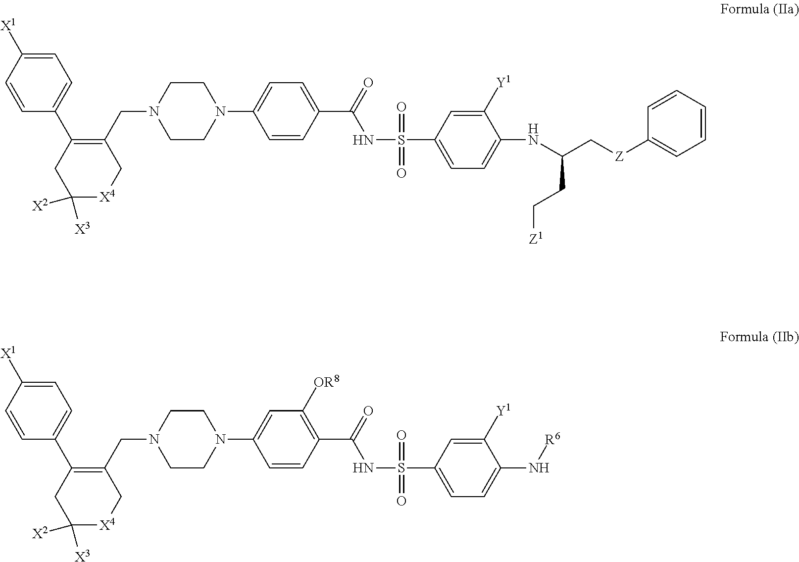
C1=CC(C2=C(CN3CCN(C4=CC=C(C(=O)NS(C5=CC=C(NC(C[Z]C6=CC=CC=C6)CC[Z1])C([Y1])=C5)(=O)=O)C=C4)CC3)C[X4]C([X3])([X2])C2)=CC=C1[X1].C1=CC(C2=C(CN3CCN(C4=CC([OR8])=C(C(=O)NS(C5=CC=C(N[R6])C([Y1])=C5)(=O)=O)C=C4)CC3)C[X4]C([X3])([X2])C2)=CC=C1[X1]
